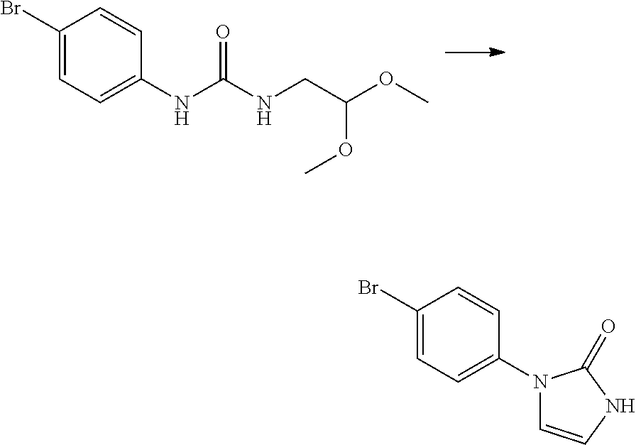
C1(Br)=CC=C(NC(=O)NCC(OC)OC)C=C1.C1(Br)=CC=C(N2C=CNC2=O)C=C1
